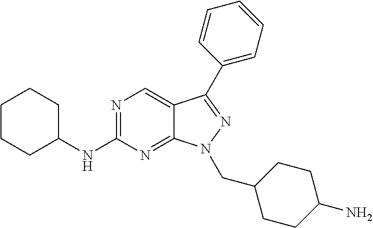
N1=C(NC2CCCCC2)N=C2C(=C1)C(C1=CC=CC=C1)=NN2CC1CCC(N)CC1
